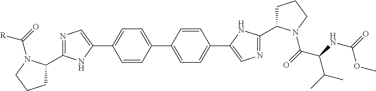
C1C(C2=NC=C(C3=CC=C(C4=CC=C(C5=CN=C(C6CCCN6C(C(C(C)C)NC(=O)OC)=O)N5)C=C4)C=C3)N2)N(C([R])=O)CC1
